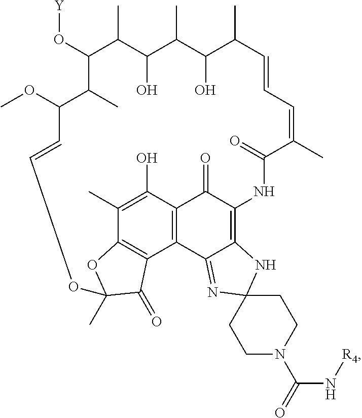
[Y]OC1C(C)C(OC)C=COC2(C)OC3=C(C4=C(C(=O)C(=C5C4=NC4(N5)CCN(C(N[R4])=O)CC4)NC(=O)C(C)=CC=CC(C)C(O)C(C)C(O)C1C)C(O)=C3C)C2=O
